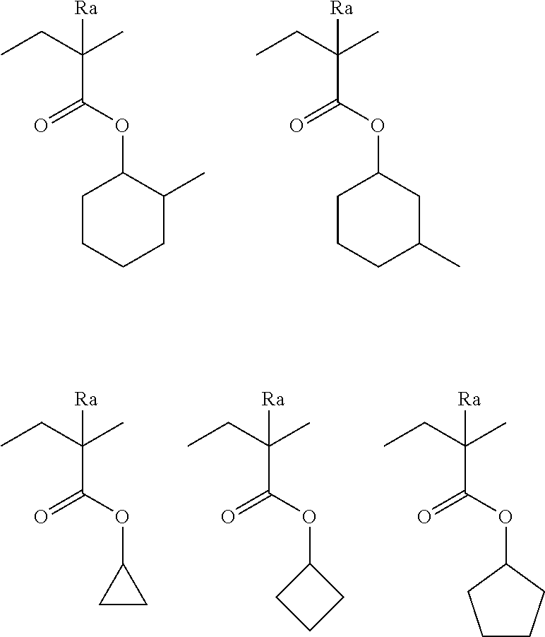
C([Ra])(C(=O)OC1CCCCC1C)(C)CC.C([Ra])(C(=O)OC1CCCC(C)C1)(C)CC.C([Ra])(C(=O)OC1CC1)(C)CC.C([Ra])(C(=O)OC1CCC1)(C)CC.C([Ra])(C(=O)OC1CCCC1)(C)CC
